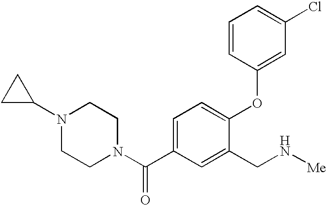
C1=C(C(N2CCN(C3CC3)CC2)=O)C=C(CN[Me])C(OC2=CC(Cl)=CC=C2)=C1
